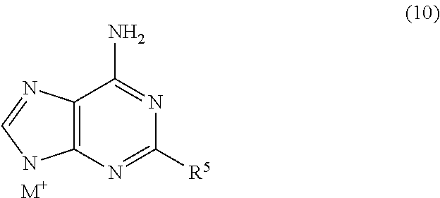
NC1=NC([R5])=NC2=C1N=CN2.[M+]
